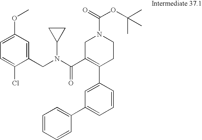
C1(CN(C(C2=C(C3=CC(C4=CC=CC=C4)=CC=C3)CCN(C(=O)OC(C)(C)C)C2)=O)C2CC2)=CC(OC)=CC=C1Cl
